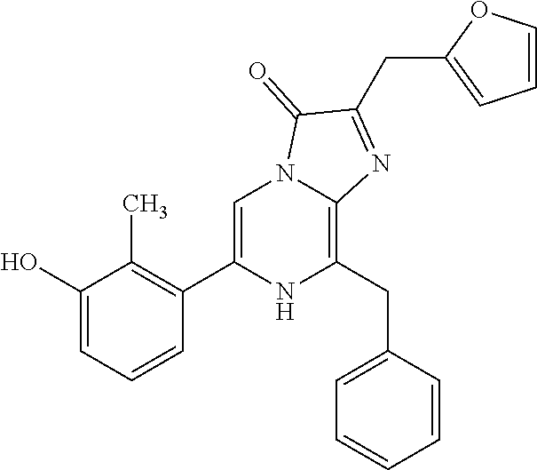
C1(O)=CC=CC(C2=CN3C(=C(CC4=CC=CC=C4)N2)N=C(CC2=CC=CO2)C3=O)=C1C
